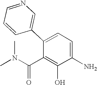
C1=NC=C(C2=CC=C(N)C(O)=C2C(N(C)C)=O)C=C1
